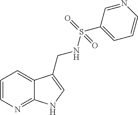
C1=CN=C2C(=C1)C(CNS(=O)(C1=CC=CN=C1)=O)=CN2
